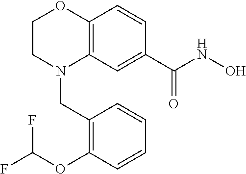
C12=C(C=C(C(NO)=O)C=C1)N(CC1=C(OC(F)F)C=CC=C1)CCO2
